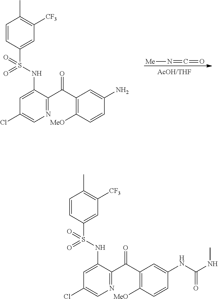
[Me]N=C=O.C1=CC(S(NC2=CC(Cl)=CN=C2C(C2=C([MeO])C=CC(N)=C2)=O)(=O)=O)=CC([CF3])=C1C.C1=CC(S(NC2=CC(Cl)=CN=C2C(C2=C([MeO])C=CC(NC(NC)=O)=C2)=O)(=O)=O)=CC([CF3])=C1C
